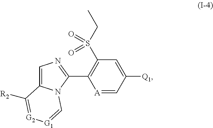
C1=C2N(C(C3=C(S(CC)(=O)=O)C=C([Q1])C=[A]3)=N1)C=[G1][G2]=C2[R2]
